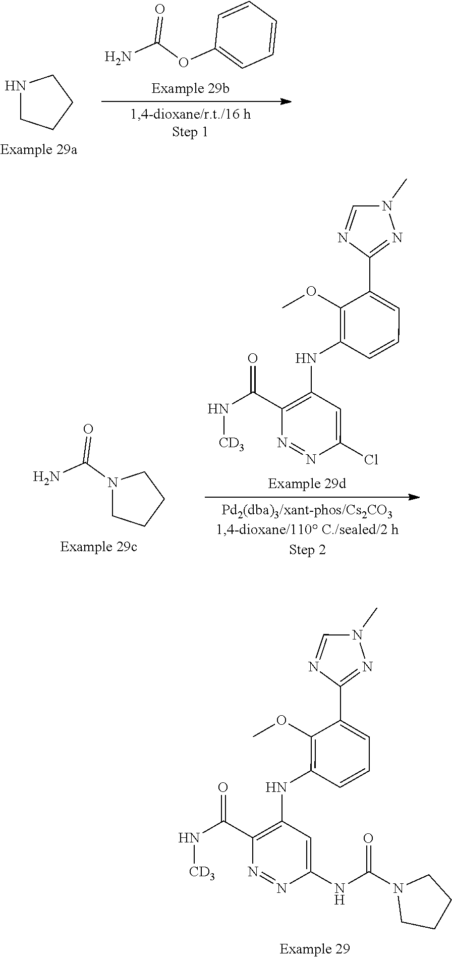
C1NCCC1.NC(OC1=CC=CC=C1)=O.N(C(C1=C(NC2=C(OC)C(C3=NN(C)C=N3)=CC=C2)C=C(Cl)N=N1)=O)[CD3].NC(N1CCCC1)=O.[CD3]NC(C1=C(NC2=C(OC)C(C3=NN(C)C=N3)=CC=C2)C=C(NC(N2CCCC2)=O)N=N1)=O
